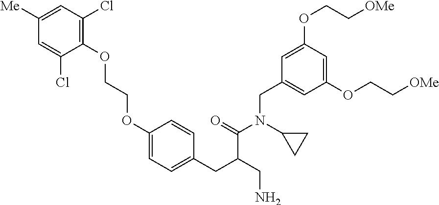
C1(OCCOC2=C(Cl)C=C([Me])C=C2Cl)=CC=C(CC(CN)C(=O)N(C2CC2)CC2=CC(OCC[OMe])=CC(OCC[OMe])=C2)C=C1
